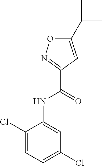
C1(NC(C2=NOC(C(C)C)=C2)=O)=CC(Cl)=CC=C1Cl
